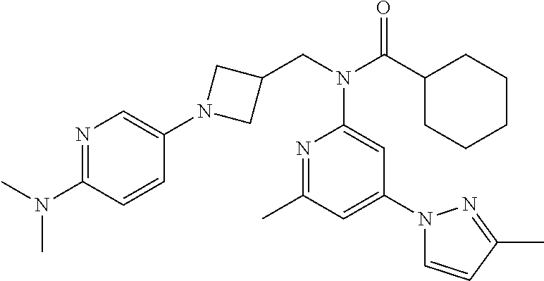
N1=C(C)C=C(N2C=CC(C)=N2)C=C1N(CC1CN(C2=CN=C(N(C)C)C=C2)C1)C(C1CCCCC1)=O
